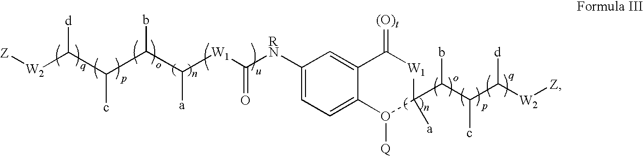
C1([RN]C([W1]C([a])C(b)C(c)C([W2][Z])[d])=O)=CC=C2C(=C1)C(=[(O)t])[W1]C([a])(C(C(c)C([W2][Z])[d])b)O2[Q]
